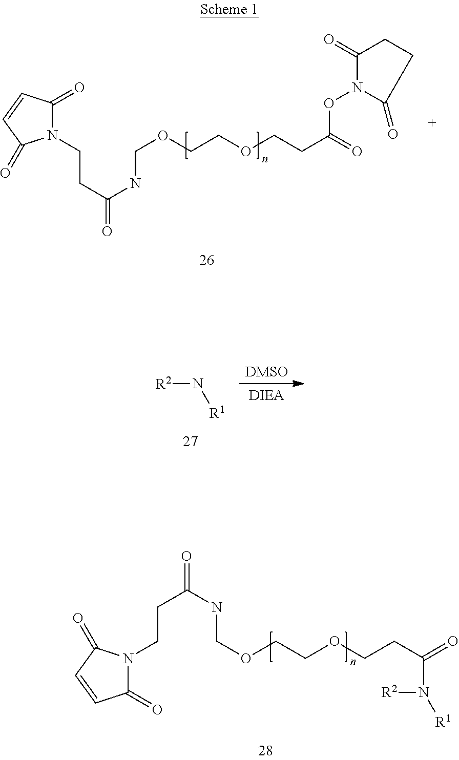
N1(CCC(=O)NCOCCOCCC(=O)ON2C(=O)CCC2=O)C(=O)C=CC1=O.[R2]N[R1].C1(=O)N(CCC(=O)NCOCCOCCC(=O)N([R2])[R1])C(=O)C=C1
